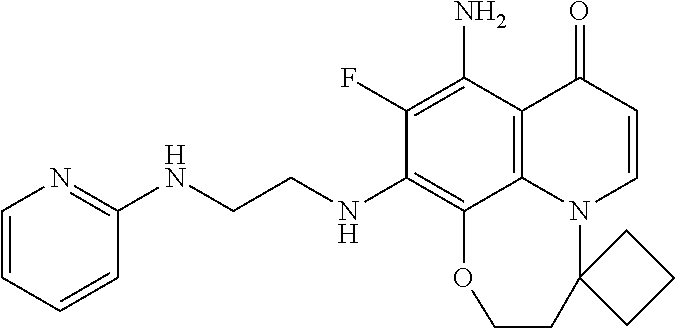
C1(F)=C(N)C2=C3C(=C1NCCNC1=NC=CC=C1)OCCC1(N3C=CC2=O)CCC1
